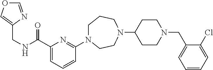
C1N(C2=NC(C(NCC3=COC=N3)=O)=CC=C2)CCN(C2CCN(CC3=CC=CC=C3Cl)CC2)CC1
